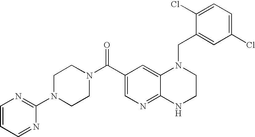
C12=NC=C(C(N3CCN(C4=NC=CC=N4)CC3)=O)C=C1N(CC1=CC(Cl)=CC=C1Cl)CCN2
